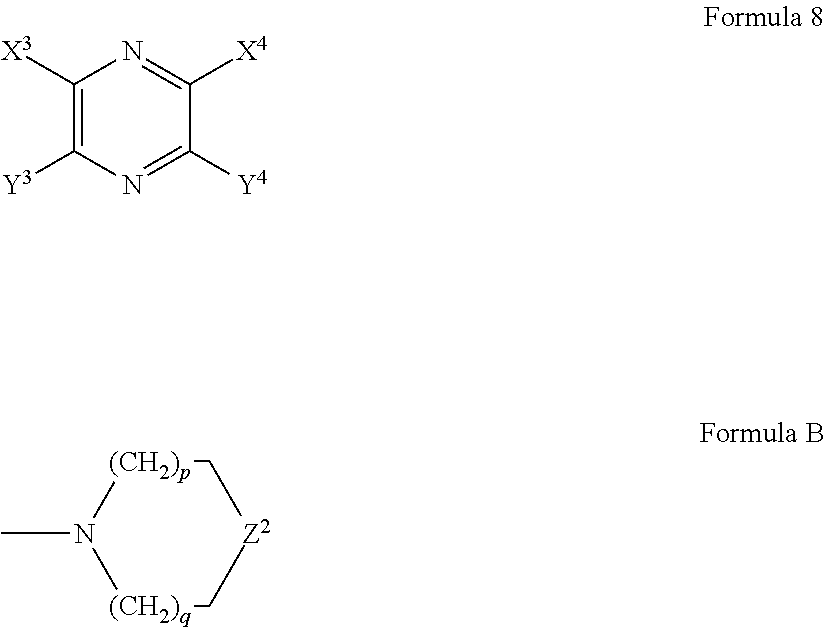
C1([X3])=C([Y3])N=C([Y4])C([X4])=N1.[(CH2)q]1C[Z2]C[(CH2)p]N1C
